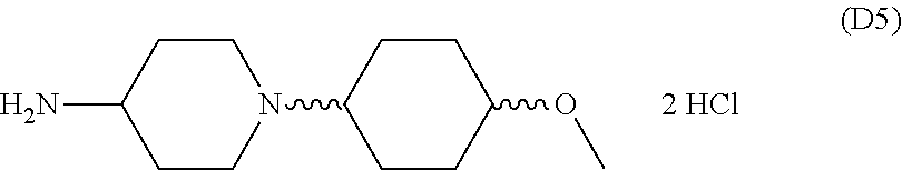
NC1CCN(C2CCC(OC)CC2)CC1
